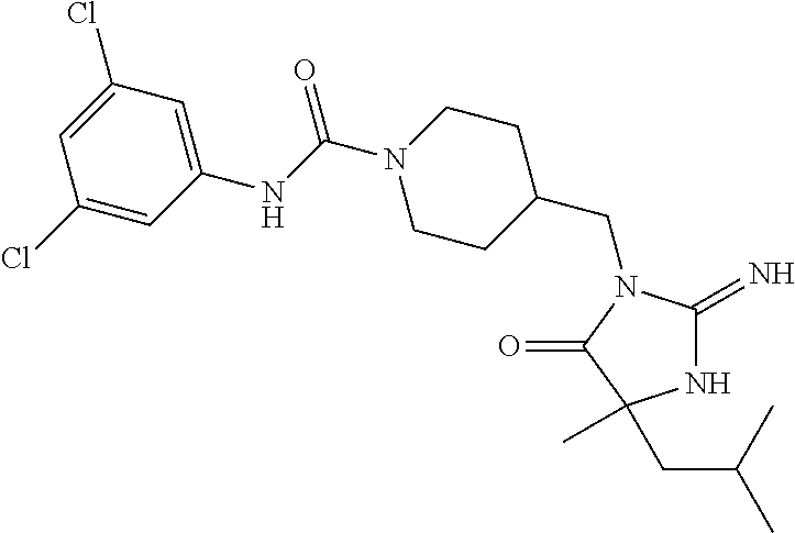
C1C(CN2C(=N)NC(C)(CC(C)C)C2=O)CCN(C(NC2=CC(Cl)=CC(Cl)=C2)=O)C1
